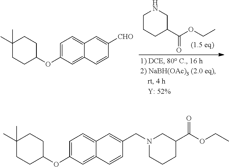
C1CCC(C(OCC)=O)CN1.C1(C)(C)CCC(OC2=CC=C3C(=C2)C=CC([CHO])=C3)CC1.C1(C)(C)CCC(OC2=CC=C3C(=C2)C=CC(CN2CCCC(C(OCC)=O)C2)=C3)CC1
